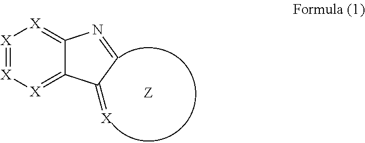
[X]1=[X][X]=C2C(=[X]1)N=CC2=[X]
